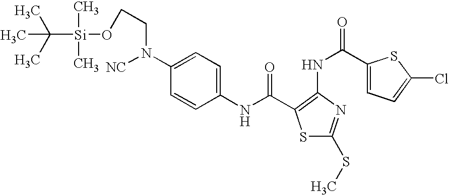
C1(NC(=O)C2=C(NC(C3=CC=C(Cl)S3)=O)N=C(SC)S2)=CC=C(N(CCO[Si](C(C)(C)C)(C)C)[NC])C=C1
